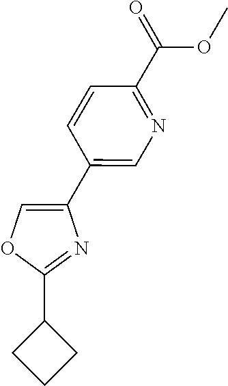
C1=C(C2=CN=C(C(OC)=O)C=C2)N=C(C2CCC2)O1
